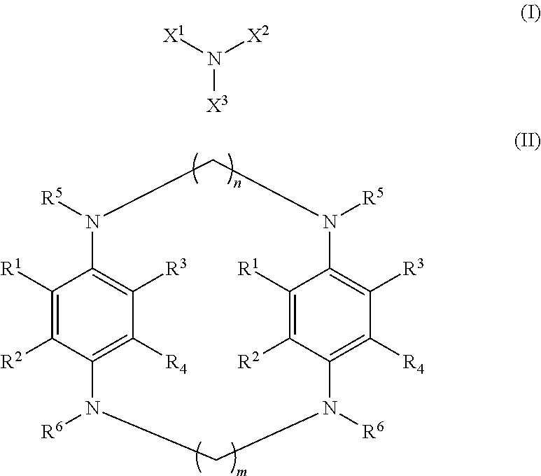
C1([R1])=C([R2])C2=C([R4])C([R3])=C1N([R5])CN([R5])C1=C([R3])C([R4])=C(C([R2])=C1[R1])N([R6])CN2[R6].[X3]N([X1])[X2]
